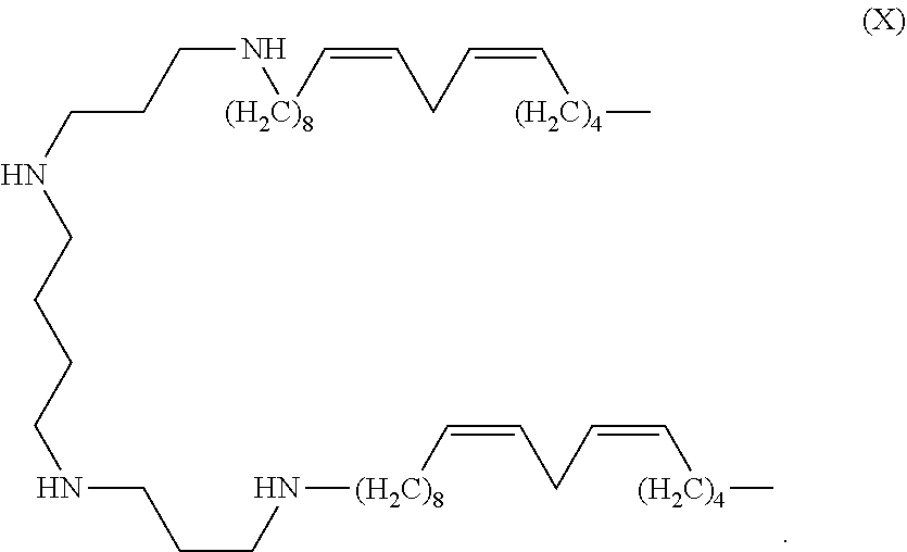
C(NCCCCNCCCN[(H2C)8]C=CCC=C[(H2C)4]C)CCN[(H2C)8]C=CCC=C[(H2C)4]C
